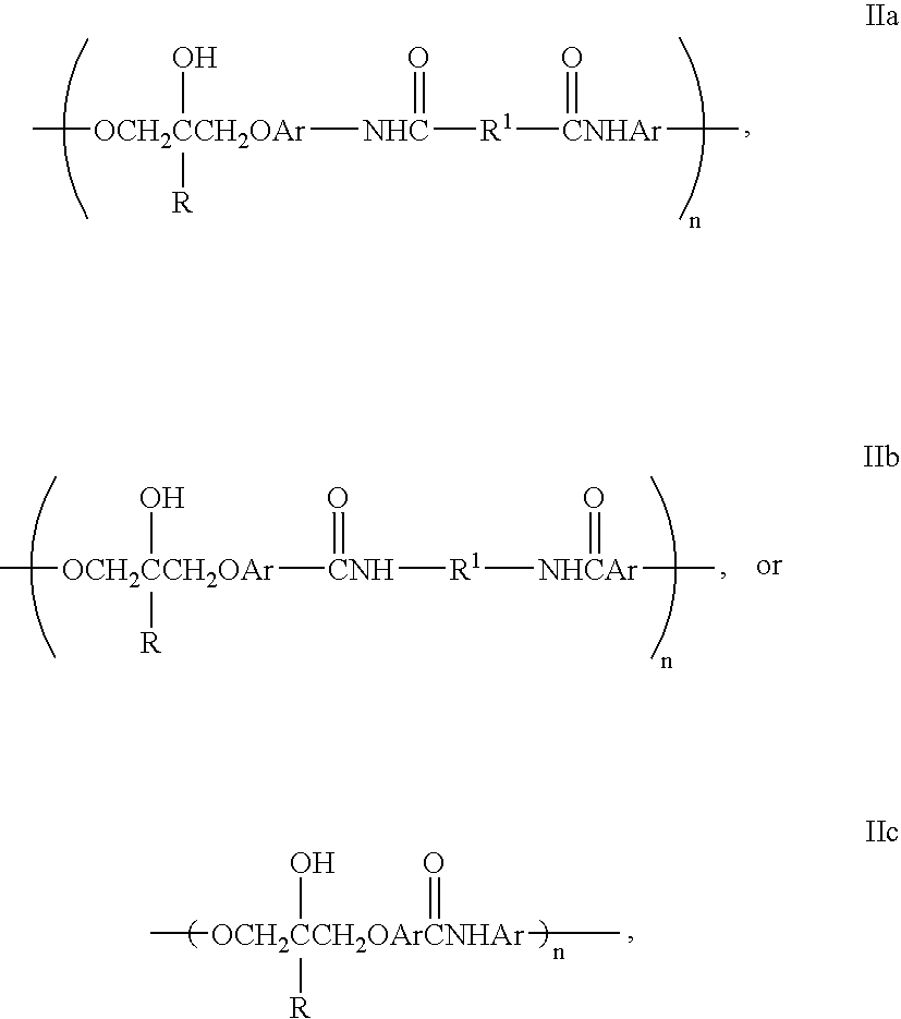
C[OCH2CCH2OAr]([NHC](=O)[R1][CNHAr](=O)C)(O)[R].C[OCH2CCH2OAr]([CNH]([R1][NHCAr](C)=O)=O)(O)[R].C[OCH2CCH2OArCNHAr](O)([R])(C)=O
